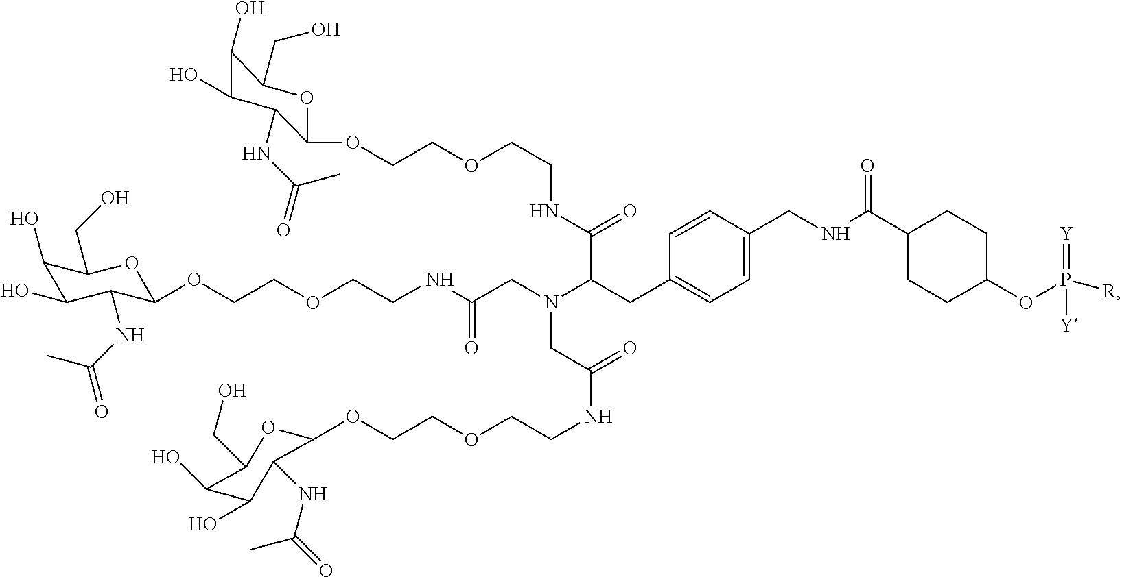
[Y]=P([Y])([R])OC1CCC(C(NCC2=CC=C(CC(C(=O)NCCOCCOC3C(NC(=O)C)C(O)C(O)C(CO)O3)N(CC(NCCOCCOC3C(NC(=O)C)C(O)C(O)C(CO)O3)=O)CC(NCCOCCOC3OC(CO)C(O)C(O)C3NC(=O)C)=O)C=C2)=O)CC1
